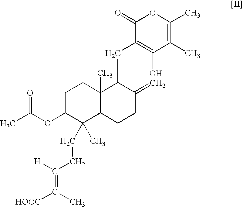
C1(CC2C3(C)C(CCC2=C)C(CCC(=C([HOOC])C)[H])(C)C(OC(C)=O)CC3)=C(O)C(C)=C(C)OC1=O
